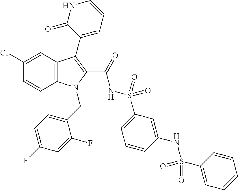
C12=C(C=C(Cl)C=C1)C(C1=CC=CNC1=O)=C(C(=O)NS(C1=CC=CC(NS(=O)(C3=CC=CC=C3)=O)=C1)(=O)=O)N2CC1=CC=C(F)C=C1F
